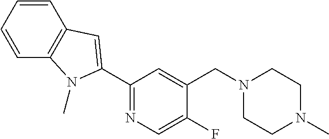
C1=CC=CC2=C1N(C)C(C1=NC=C(F)C(CN3CCN(C)CC3)=C1)=C2
